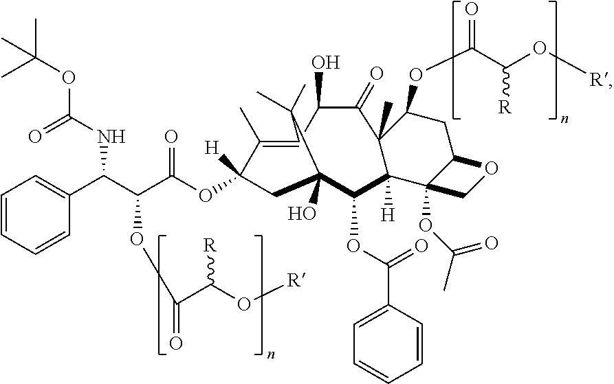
C1=CC=CC(C(C(C(OC2([H])CC3(O)C(OC(C4=CC=CC=C4)=O)C4([H])C(C)(C(=O)C(O)C(=C2C)C3(C)C)C(OC(C(O[R])[R])=O)CC2OCC42OC(=O)C)=O)OC(=O)C(O[R])[R])NC(=O)OC(C)(C)C)=C1
